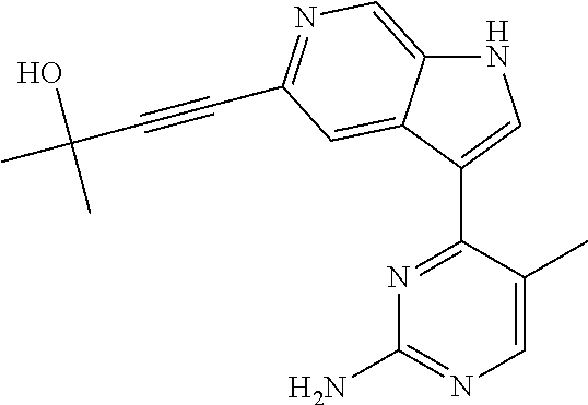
N1C2=CN=C(C#CC(C)(O)C)C=C2C(C2=NC(N)=NC=C2C)=C1
